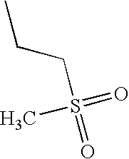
CCCS(=O)(C)=O
